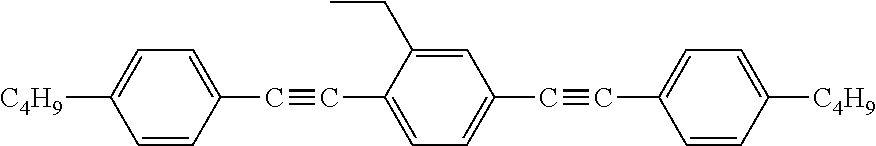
[C4H9]C1=CC=C(C#CC2=CC=C(C#CC3=CC=C([C4H9])C=C3)C=C2CC)C=C1
